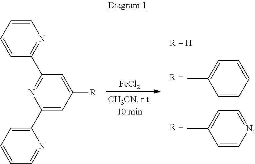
[FeCl2].C1=CC=CC(C2=NC(C3=CC=CC=N3)=CC([R])=C2)=N1.C1=C(C)C=CC=C1.C1=C(C)C=CN=C1
